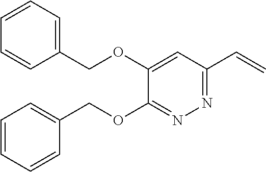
C1(COC2=CC(C=C)=NN=C2OCC2=CC=CC=C2)=CC=CC=C1
